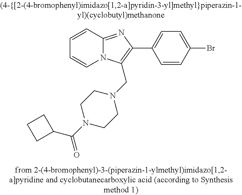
C1=CC2=NC(C3=CC=C(Br)C=C3)=C(CN3CCN(C(=O)C4CCC4)CC3)N2C=C1
